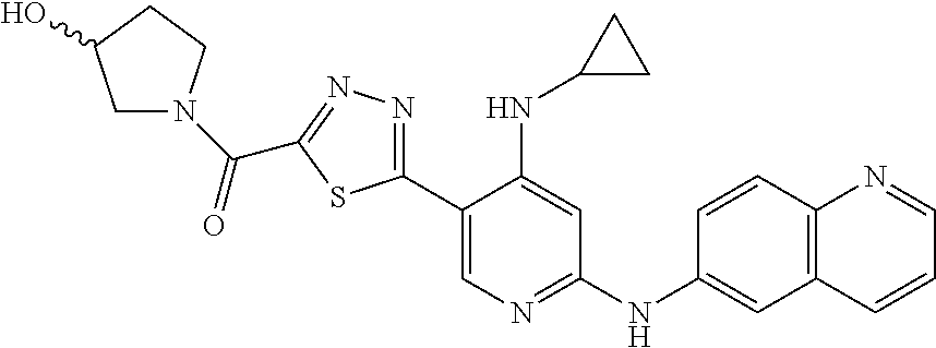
C1(C2=NN=C(C(N3CC(O)CC3)=O)S2)=CN=C(NC2=CC3=C(C=C2)N=CC=C3)C=C1NC1CC1
